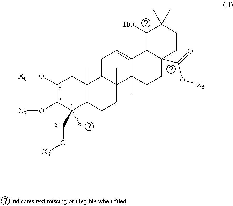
C12=CCC3C(C)(C1(C)CCC1(C(=O)O[X5])C2C(O)C(C)(C)CC1)CCC1C3(C)CC(O[X8])C(O[X7])C1(CO[X6])C
